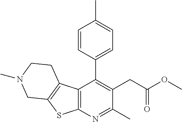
C12=C(N=C(C)C(CC(OC)=O)=C1C1=CC=C(C)C=C1)SC1=C2CCN(C)C1
